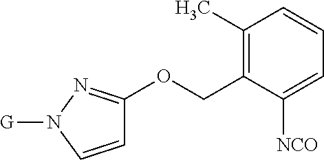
C1(C)=C(COC2=NN([G])C=C2)C([NCO])=CC=C1
